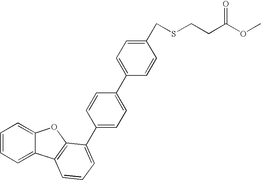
C1(C2=CC=C(C3=CC=CC4=C3OC3=CC=CC=C34)C=C2)=CC=C(CSCCC(OC)=O)C=C1
